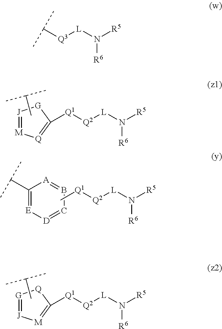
[Q1]([Q2][L]N([R5])[R6])C1=[Q][M]=[J][G]1.CC(C)C.C1(C(C)C)=[E][D]=CB=[A]1.[Q1]([Q2][L]N([R5])[R6])C.[Q1]([Q2][L]N([R5])[R6])C1=[M][J]=[G][Q]1.CC(C)C.C([Q3][L]N([R5])[R6])(C)C
